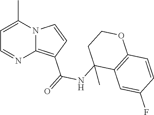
N12C(=C(C(=O)NC3(C)C4=C(C=CC(F)=C4)OCC3)C=C1)N=CC=C2C
